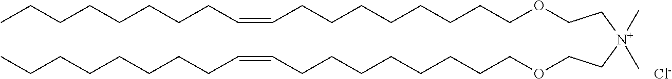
O(CCCCCCCCC=CCCCCCCCC)CC[N+](CCOCCCCCCCCC=CCCCCCCCC)(C)C.[Cl-]
